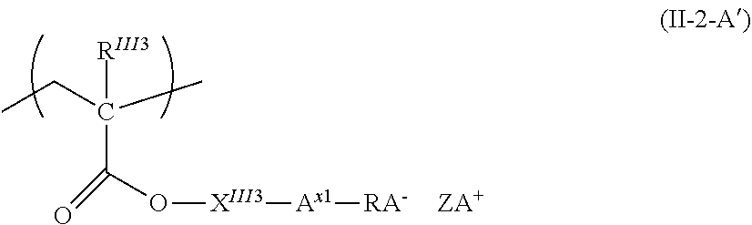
CCC(C)([RIII3])C(=O)O[XIII3][Ax1][RA-].[ZA+]
